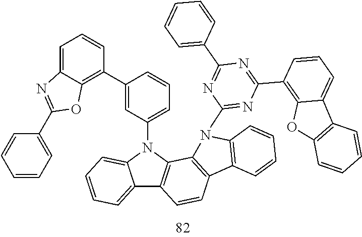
C12=CC=CC=C1N(C1=CC=CC(C3=C4C(=CC=C3)N=C(C3=CC=CC=C3)O4)=C1)C1=C2C=CC2=C1N(C1=NC(C3=C4C(=CC=C3)C3=C(O4)C=CC=C3)=NC(C3=CC=CC=C3)=N1)C1=C2C=CC=C1
